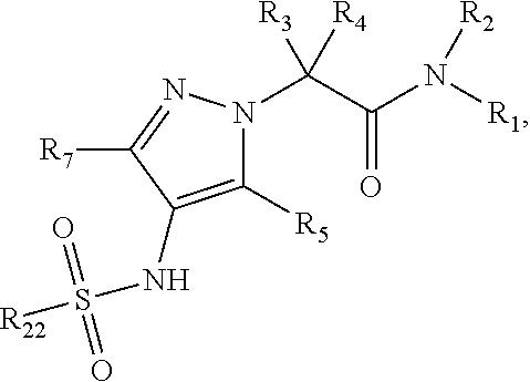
C1([R5])=C(NS([R22])(=O)=O)C([R7])=NN1C(C(N([R1])[R2])=O)([R3])[R4]
